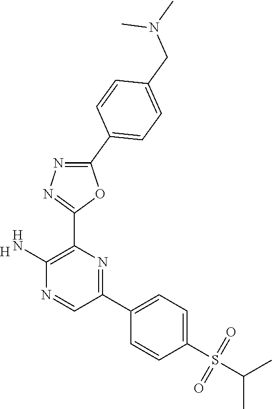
[H].C1(N)=C(C2=NN=C(C3=CC=C(CN(C)C)C=C3)O2)N=C(C2=CC=C(S(=O)(=O)C(C)C)C=C2)C=N1
